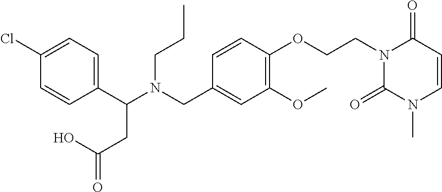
C1(C(N(CC2=CC(OC)=C(OCCN3C(=O)N(C)C=CC3=O)C=C2)CCC)CC(=O)O)=CC=C(Cl)C=C1
